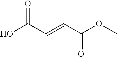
OC(C=CC(OC)=O)=O
